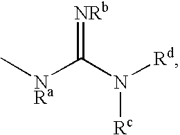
C[NRa]C(N([Rd])[Rc])=[NRb]
